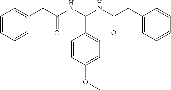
C1=CC=CC(CC(NC(NC(CC2=CC=CC=C2)=O)C2=CC=C(OC)C=C2)=O)=C1
